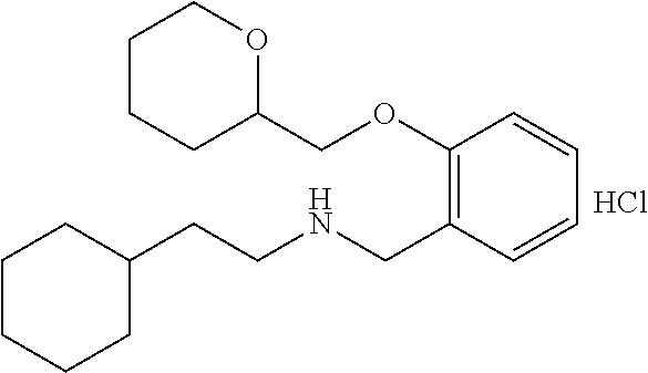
C1C(CCNCC2=C(OCC3OCCCC3)C=CC=C2)CCCC1.Cl
